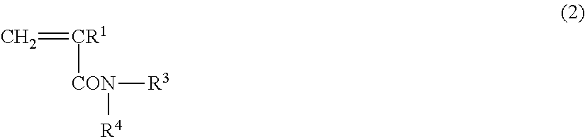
C=[CR1][CON]([R3])[R4]
